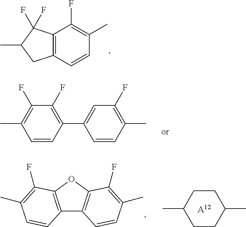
C12=C(C=CC(C)=C1F)CC(C)C2(F)F.C1=CC(C2=CC(F)=C(C)C=C2)=C(F)C(F)=C1C.C1CC(C)CCC1C.[A12].C12=C(OC3=C1C=CC(C)=C3F)C(F)=C(C)C=C2
